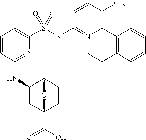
C1=CC(NC2CC3(C(O)=O)CCC2O3)=NC(S(NC2=NC(C3=C(C(C)C)C=CC=C3)=C([CF3])C=C2)(=O)=O)=C1
